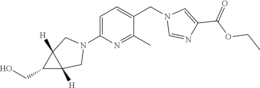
C1=C(N2CC3([H])C([H])(C2)C3CO)N=C(C)C(CN2C=NC(C(OCC)=O)=C2)=C1
